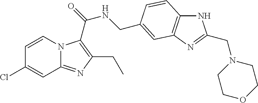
C1=CC(Cl)=CC2=NC(CC)=C(C(NCC3=CC4=C(NC(CN5CCOCC5)=N4)C=C3)=O)N12
